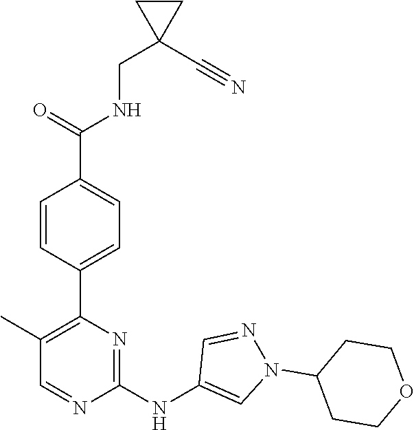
C1(C2=C(C)C=NC(NC3=CN(C4CCOCC4)N=C3)=N2)=CC=C(C(NCC2(C#N)CC2)=O)C=C1
